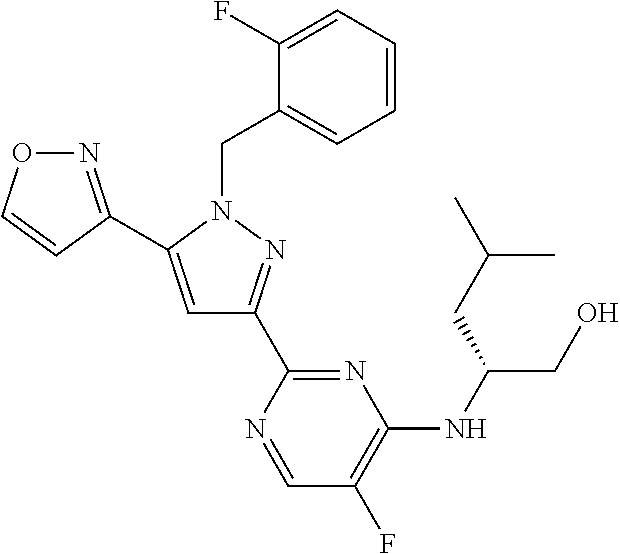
N1=C(C2=CC(C3=NC(NC(CO)CC(C)C)=C(F)C=N3)=NN2CC2=CC=CC=C2F)C=CO1
